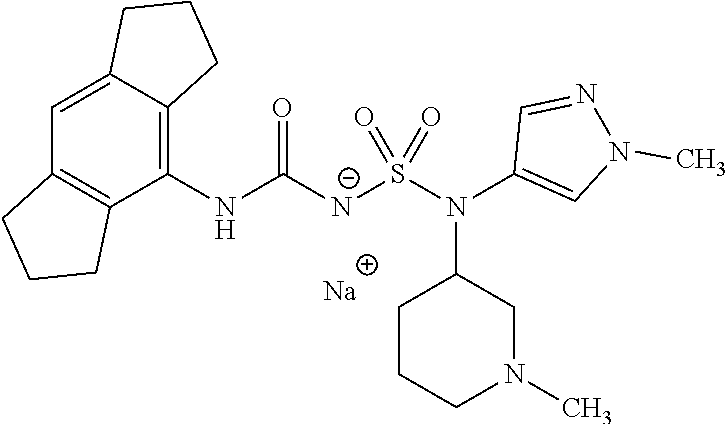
C1(NC([N-]S(N(C2=CN(C)N=C2)C2CCCN(C)C2)(=O)=O)=O)=C2C(=CC3=C1CCC3)CCC2.[Na]
